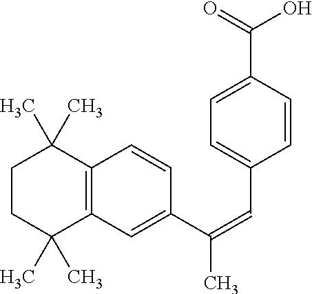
C12=C(C=C(C(=CC3=CC=C(C(=O)O)C=C3)C)C=C1)C(C)(C)CCC2(C)C
